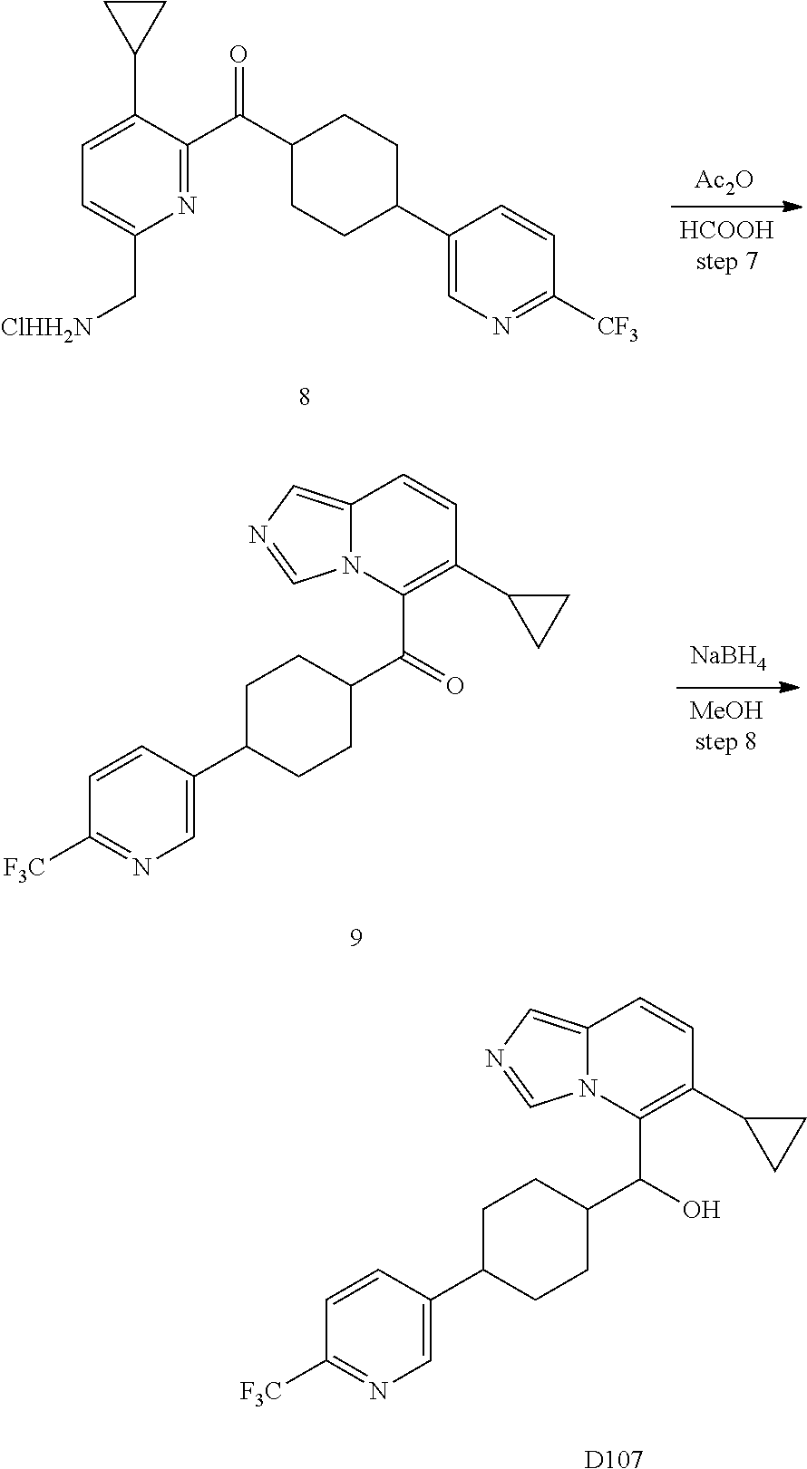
C12=CN=CN1C(C(C1CCC(C3=CN=C([F3C])C=C3)CC1)O)=C(C1CC1)C=C2.[D107].C1=C(C2CC2)C(C(C2CCC(C3=CN=C([CF3])C=C3)CC2)=O)=NC(C[ClHH2N])=C1.[Ac2O].[HCOOHstep 7].[NaBH4].[MeOHstep 8].C12=CN=CN1C(C(C1CCC(C3=CN=C([F3C])C=C3)CC1)=O)=C(C1CC1)C=C2
